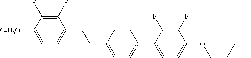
C1(F)=C(F)C([C2H5O])=CC=C1CCC1=CC=C(C2=CC=C(OCCC=C)C(F)=C2F)C=C1
